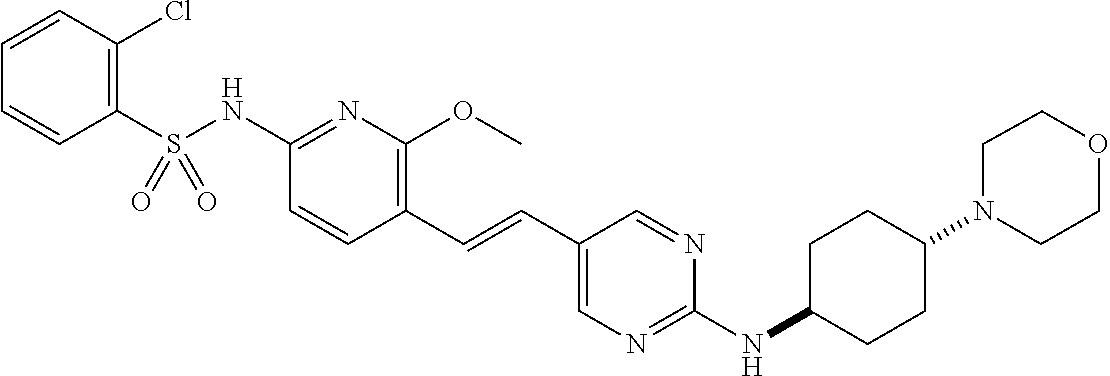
C1(S(NC2=NC(OC)=C(C=CC3=CN=C(NC4CCC(N5CCOCC5)CC4)N=C3)C=C2)(=O)=O)=C(Cl)C=CC=C1
